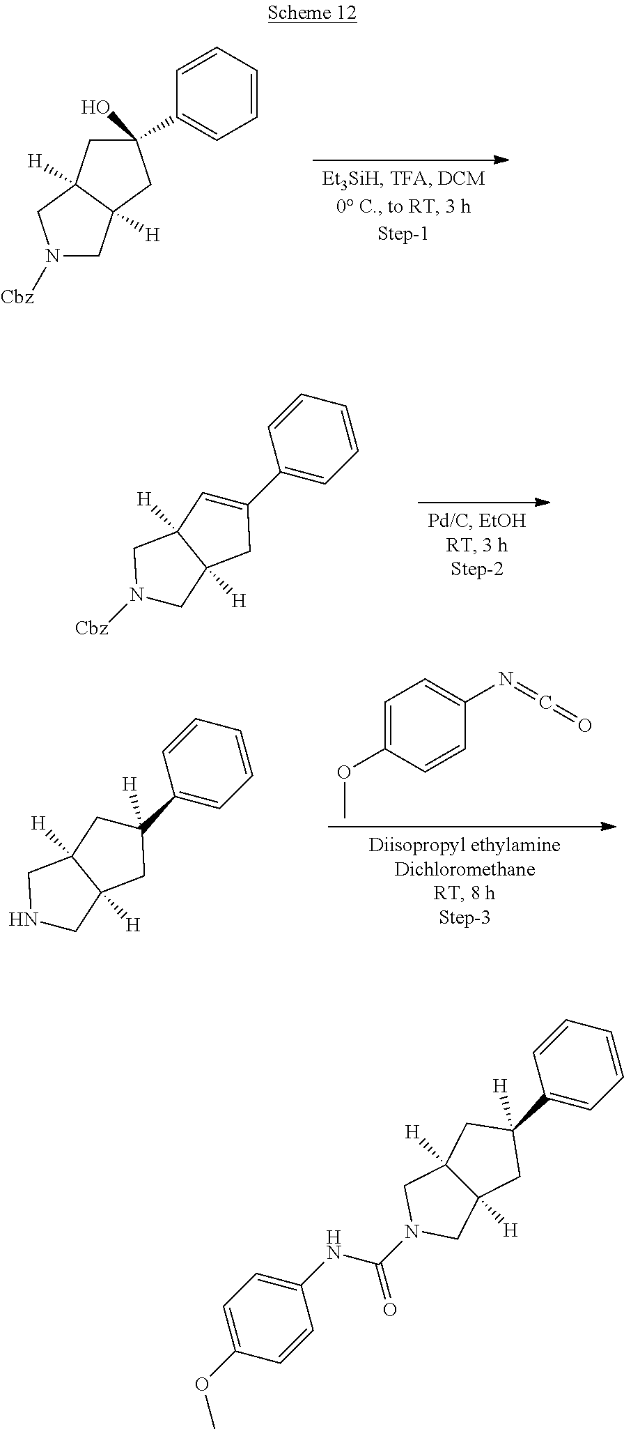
N1([Cbz])CC2([H])C([H])(C1)CC(C1=CC=CC=C1)(O)C2.N1([Cbz])CC2([H])C([H])(C1)C=C(C1=CC=CC=C1)C2.N1CC2([H])C([H])(C1)CC(C1=CC=CC=C1)([H])C2.C1=C(OC)C=CC(N=C=O)=C1.C1(NC(N2CC3([H])C([H])(C2)CC(C2=CC=CC=C2)([H])C3)=O)=CC=C(OC)C=C1
